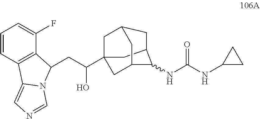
C1C2CC3CC1(C(CC1C4=C(C=CC=C4F)C4=CN=CN41)O)CC(C2)C3NC(NC1CC1)=O
